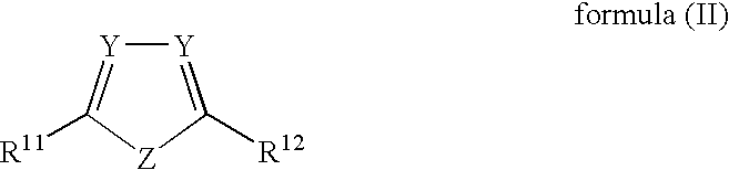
[Z]1C([R12])=[Y][Y]=C1[R11]
